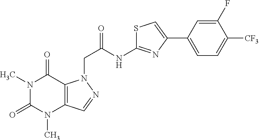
N1(C)C(=O)N(C)C2=C(C1=O)N(CC(NC1=NC(C3=CC=C([CF3])C(F)=C3)=CS1)=O)N=C2
